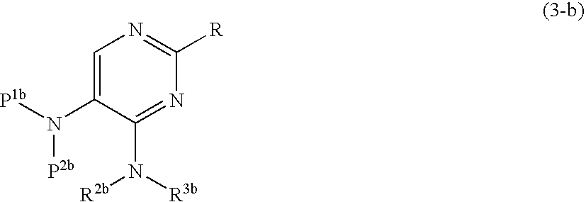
C1=C(N([P1b])[P2b])C(N([R3b])[R2b])=NC([R])=N1
